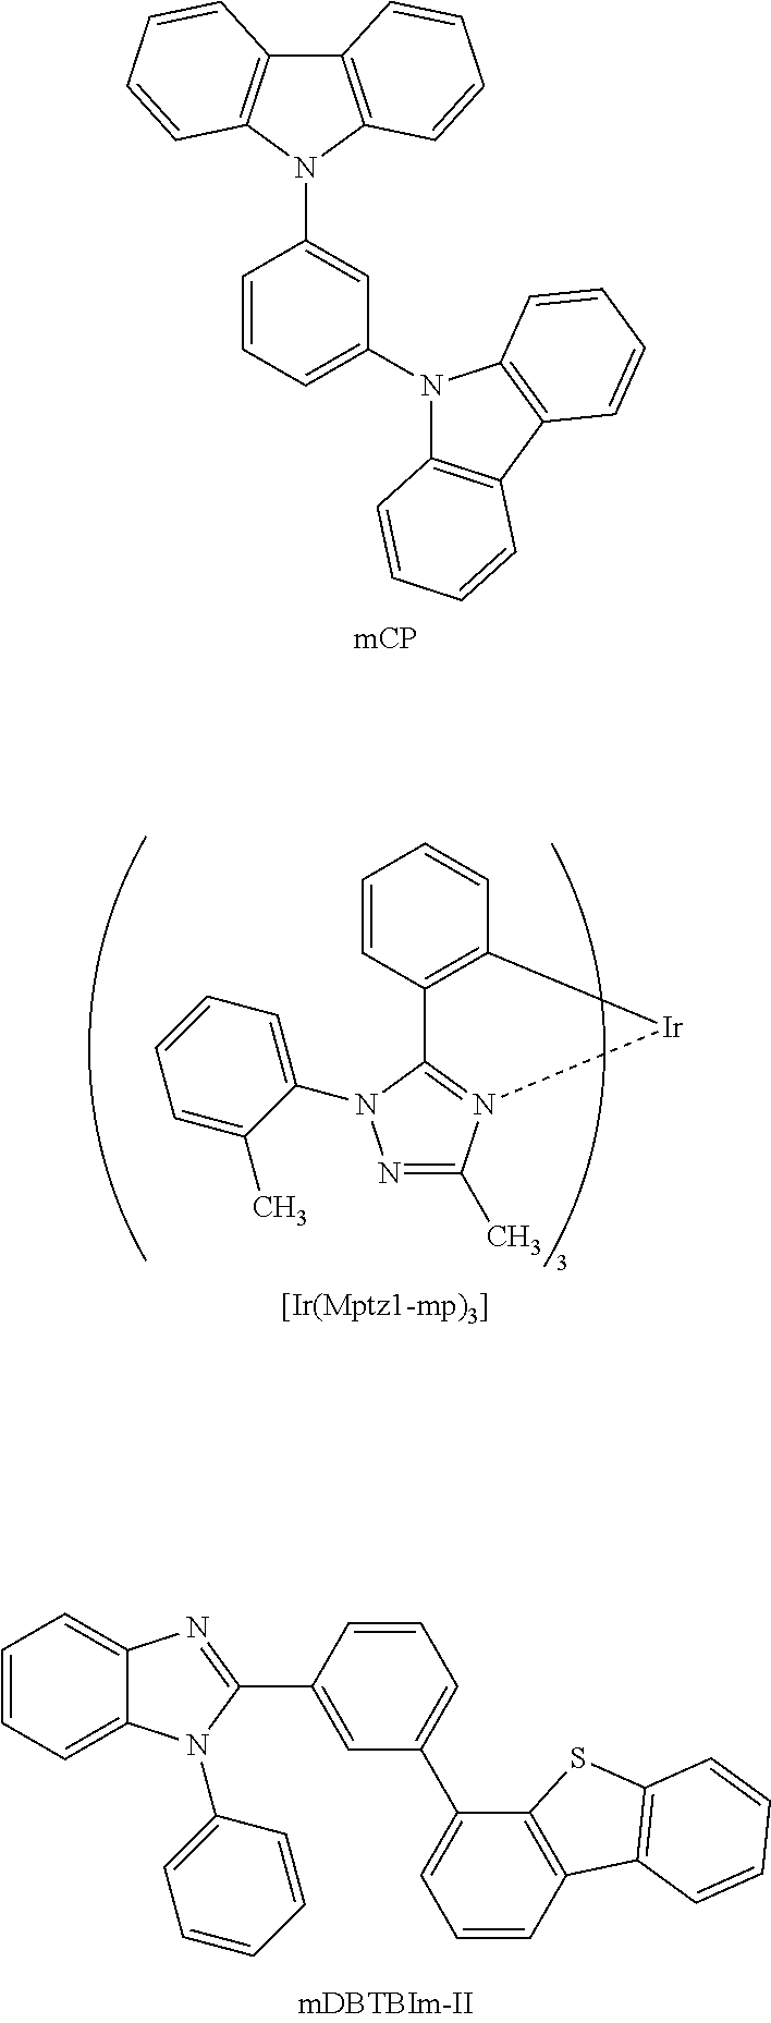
C12=C(N(C3=CC(N4C5=C(C6=C4C=CC=C6)C=CC=C5)=CC=C3)C3=C1C=CC=C3)C=CC=C2.C1=CC2=C(C=C1)[Ir]N1=C2N(C2=CC=CC=C2C)N=C1C.C1=CC=C2C(=C1)N=C(C1=CC(C3=CC=CC4=C3SC3=C4C=CC=C3)=CC=C1)N2C1=CC=CC=C1
